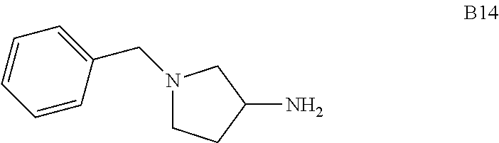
C1CC(N)CN1CC1=CC=CC=C1
